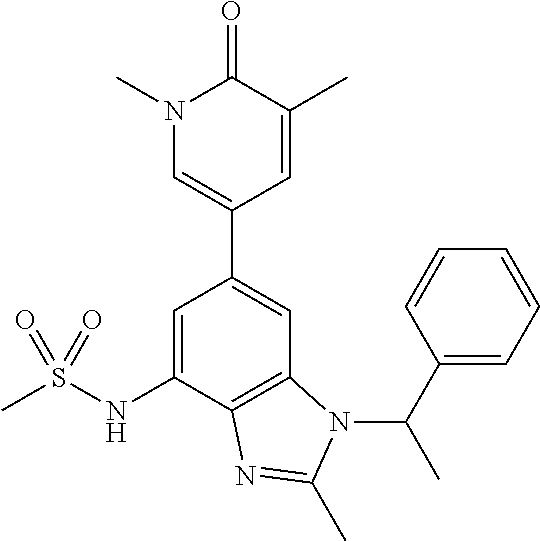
C1=C(C2=CN(C)C(=O)C(C)=C2)C=C(NS(C)(=O)=O)C2=C1N(C(C1=CC=CC=C1)C)C(C)=N2
